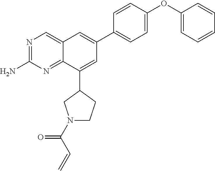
N1=C(N)N=C2C(=C1)C=C(C1=CC=C(OC3=CC=CC=C3)C=C1)C=C2C1CN(C(C=C)=O)CC1
